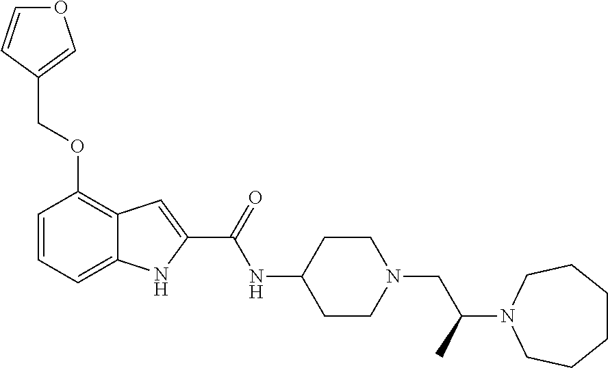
C1=CC=C2C(=C1OCC1=COC=C1)C=C(C(=O)NC1CCN(CC(N3CCCCCC3)C)CC1)N2
